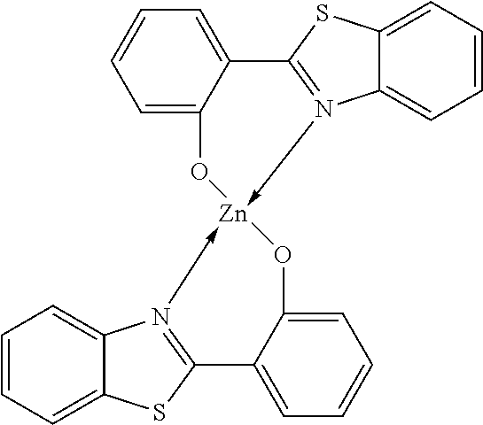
C1=CC=C2C(=C1)N1->[Zn]3(-N4=C(C5=CC=CC=C5O3)SC3=CC=CC=C34)OC3=CC=CC=C3C=1S2
